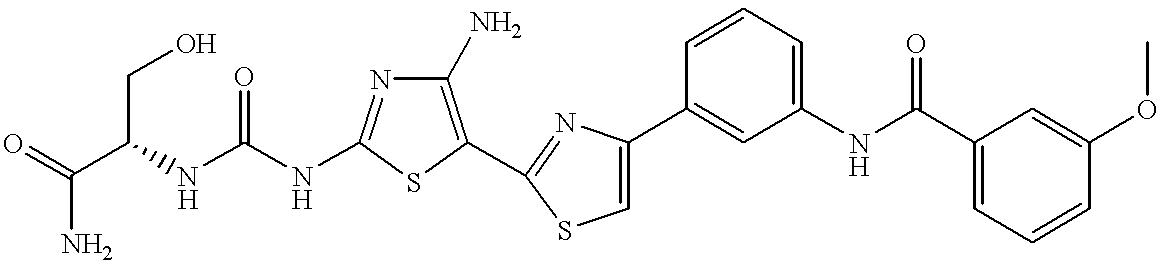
C(NC1=NC(N)=C(C2=NC(C3=CC(NC(C4=CC=CC(OC)=C4)=O)=CC=C3)=CS2)S1)(NC(CO)C(N)=O)=O
